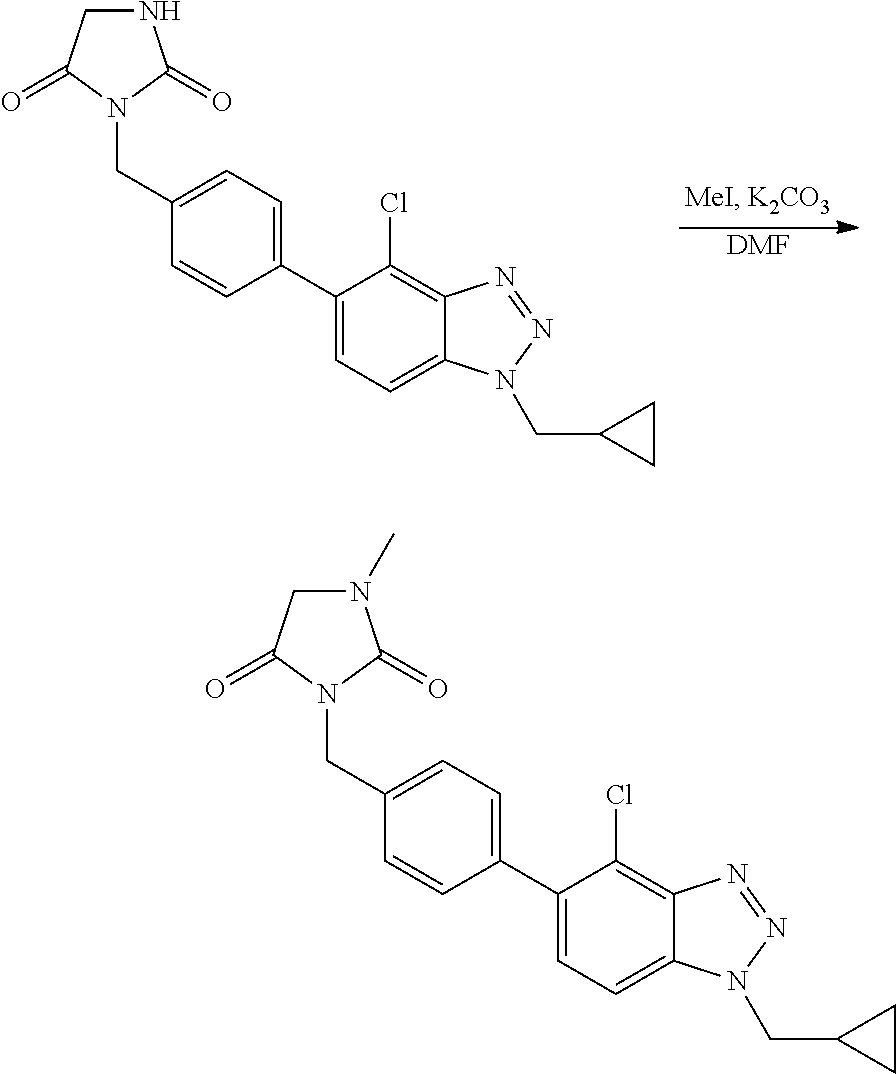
[DMF].N1CC(=O)N(CC2=CC=C(C3=CC=C4C(=C3Cl)N=NN4CC3CC3)C=C2)C1=O.N1(C)CC(=O)N(CC2=CC=C(C3=CC=C4C(=C3Cl)N=NN4CC3CC3)C=C2)C1=O
